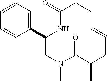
C1=CC=C(C2CN(C)C(=O)C(C)CC=CCCC(=O)N2)C=C1
